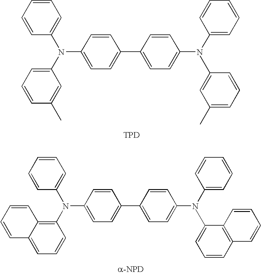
C1=C(N(C2=CC=CC=C2)C2=CC=CC(C)=C2)C=CC(C2=CC=C(NC3=CC=CC=C3)C=C2)=C1.CC1=CC(C)=CC=C1.[TPD].C1=C(N(C2=CC=CC=C2)C2=C3C(=CC=C2)C=CC=C3)C=CC(C2=CC=C(NC3=CC=CC=C3)C=C2)=C1.CC1=CC=CC2=C1C=CC=C2.[a-NPD]
